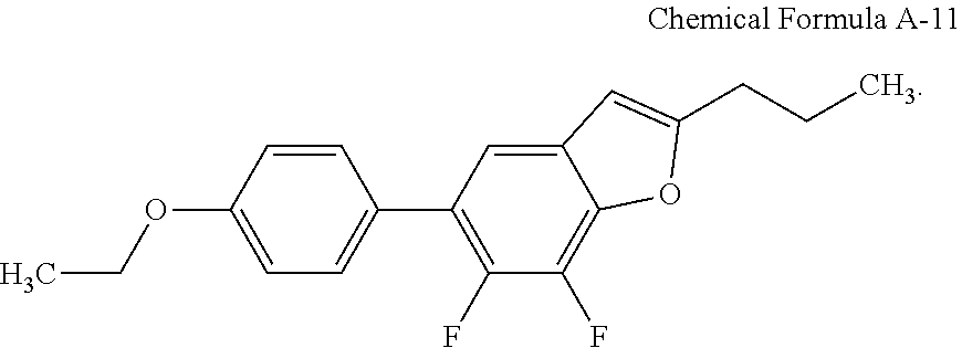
C1=CC(OCC)=CC=C1C1=C(F)C(F)=C2C(=C1)C=C(CCC)O2
